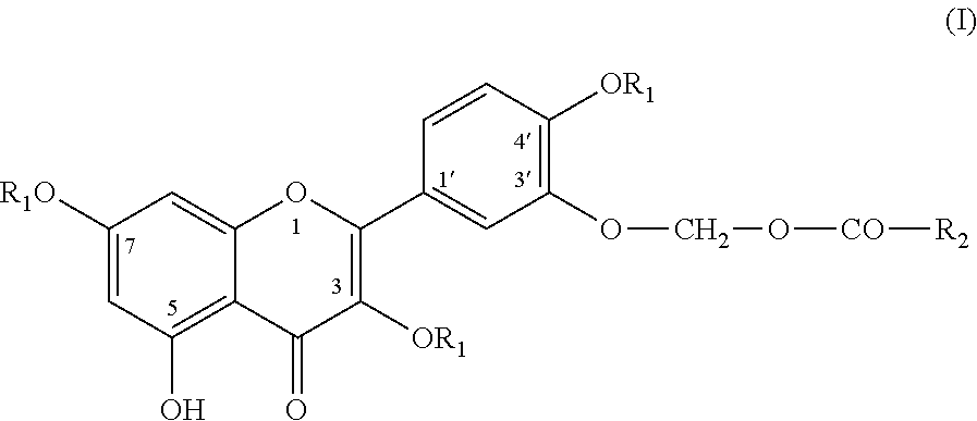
C1([R1O])=CC(O)=C2C(=C1)OC(C1=CC(OCO[CO][R2])=C([OR1])C=C1)=C([OR1])C2=O
